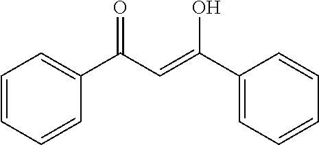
C1=CC(C(=CC(C2=CC=CC=C2)=O)O)=CC=C1
